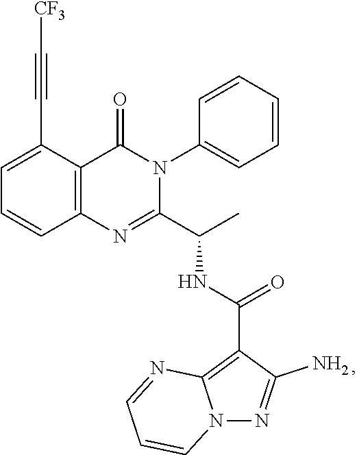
C1=C(C#C[CF3])C2=C(C=C1)N=C(C(C)NC(=O)C1=C3N(N=C1N)C=CC=N3)N(C1=CC=CC=C1)C2=O
